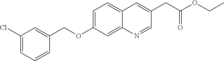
C1=C(Cl)C=C(COC2=CC=C3C(=C2)N=CC(CC(OCC)=O)=C3)C=C1
